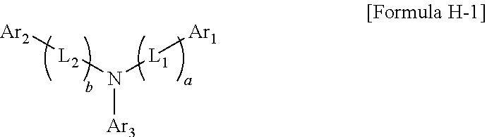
[L2](N([L1][Ar1])[Ar3])[Ar2]
